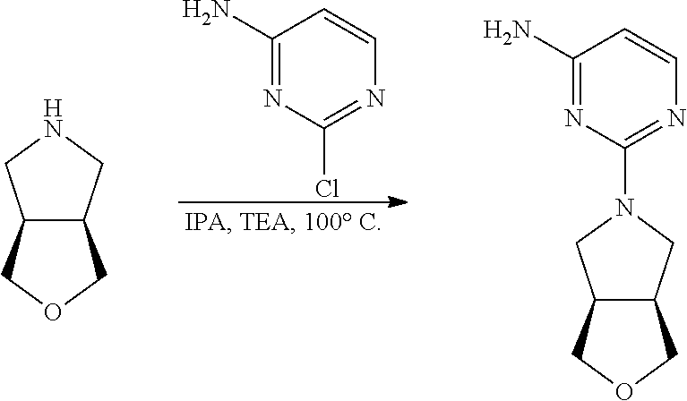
C1(N)=NC(Cl)=NC=C1.C1(N)=NC(N2CC3C(C2)COC3)=NC=C1.C12C(CNC1)COC2
